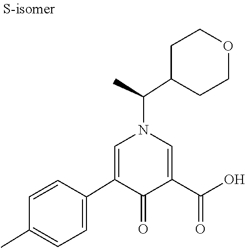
C1(C2=CC=C(C)C=C2)=CN(C(C2CCOCC2)C)C=C(C(O)=O)C1=O
